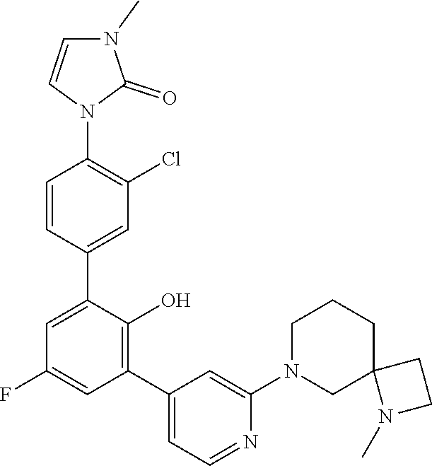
N1(C2=CC(C3=C(O)C(C4=CC(Cl)=C(N5C=CN(C)C5=O)C=C4)=CC(F)=C3)=CC=N2)CC2(CCC1)N(C)CC2
